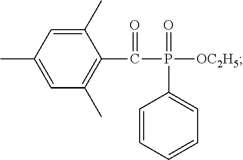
C1(C)=CC(C)=CC(C)=C1C(P(=O)([OC2H5])C1=CC=CC=C1)=O
